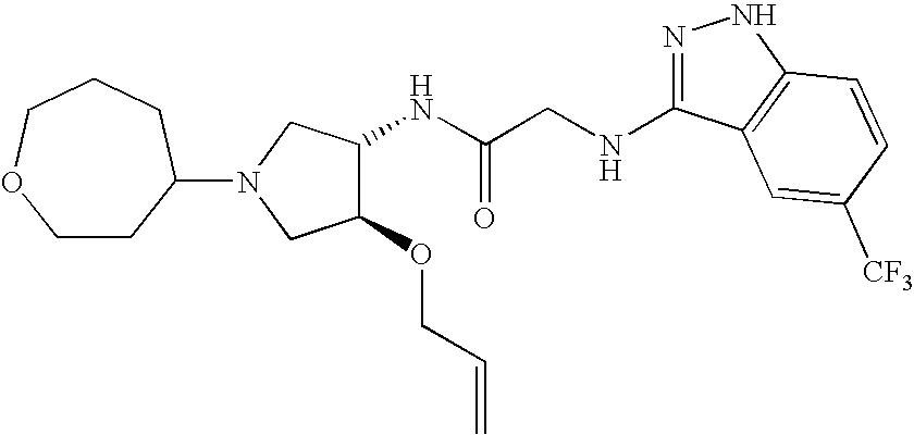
C(C(NC1C(OCC=C)CN(C2CCOCCC2)C1)=O)NC1=NNC2=C1C=C([CF3])C=C2
